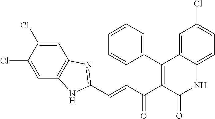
C1(C2=C(C(C=CC3=NC4=C(C=C(Cl)C(Cl)=C4)N3)=O)C(=O)NC3=CC=C(Cl)C=C23)=CC=CC=C1
